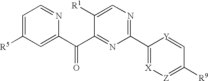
C1(C2=NC=C([R1])C(C(C3=CC([R5])=CC=N3)=O)=N2)=[X][Z]=C([R9])C=[Y]1
